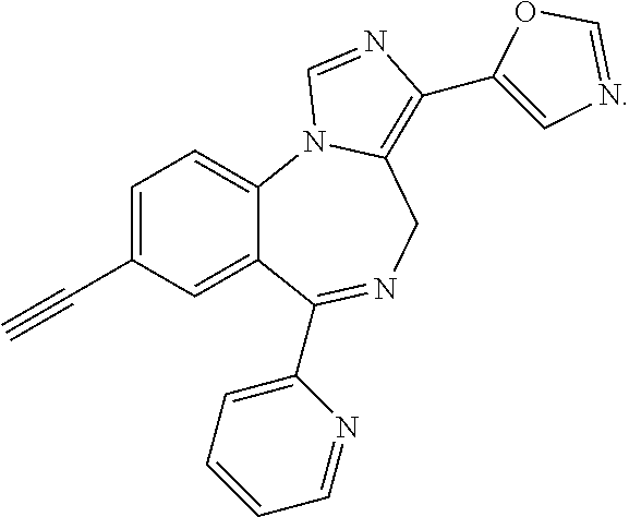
C1=C(C#C)C=C2C(=C1)N1C(=C(C3=CN=CO3)N=C1)CN=C2C1=CC=CC=N1
